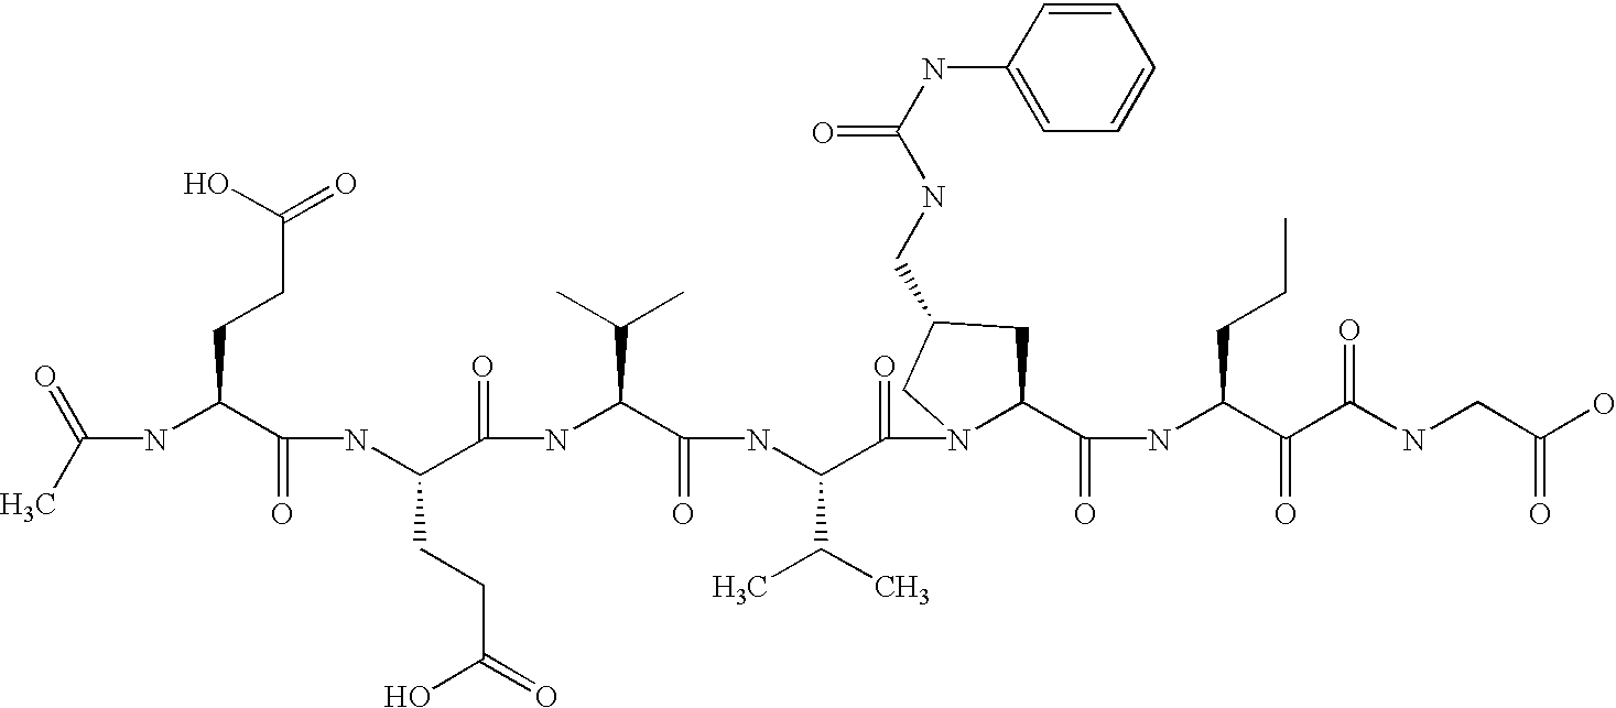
C(NC(C(NC(C(=O)NC(C(=O)NC(C(=O)N1C(C(=O)NC(C(=O)C(NCC(O)=O)=O)CCC)CC(CNC(NC2=CC=CC=C2)=O)C1)C(C)C)C(C)C)CCC(=O)O)=O)CCC(=O)O)(C)=O
